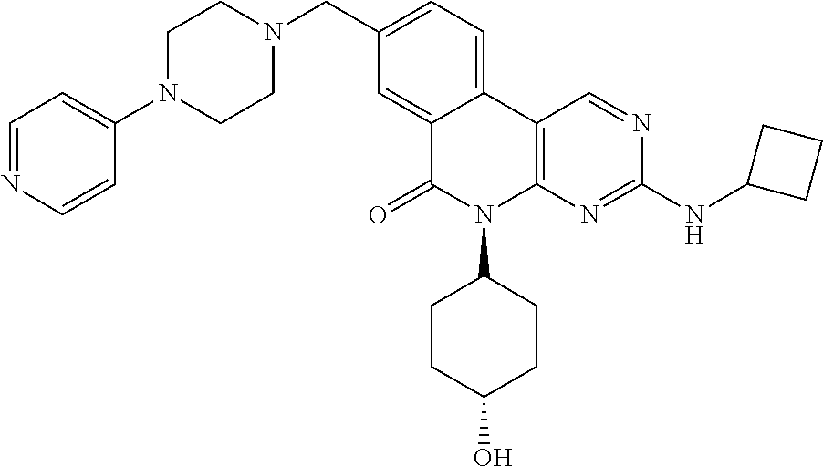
C1(CN2CCN(C3=CC=NC=C3)CC2)=CC=C2C(=C1)C(=O)N(C1CCC(O)CC1)C1=C2C=NC(NC2CCC2)=N1
